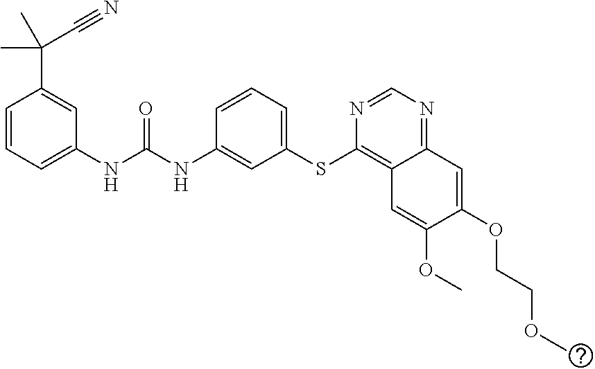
C1=CC=C(NC(NC2=CC(SC3=C4C(=NC=N3)C=C(OCCOC)C(OC)=C4)=CC=C2)=O)C=C1C(C)(C)C#N
